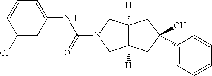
C1=CC=CC=C1C1(O)CC2([H])C([H])(CN(C(NC3=CC=CC(Cl)=C3)=O)C2)C1
